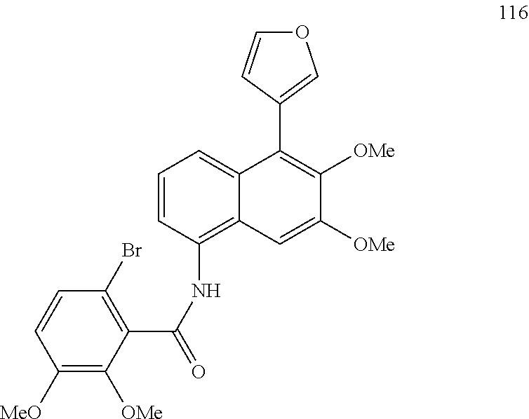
C1=C([OMe])C([OMe])=C(C2=COC=C2)C2=CC=CC(NC(=O)C3=C(Br)C=CC([MeO])=C3[OMe])=C12
